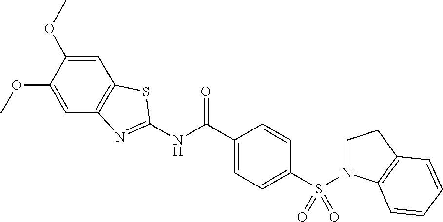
C1=C(OC)C(OC)=CC2=C1N=C(NC(=O)C1=CC=C(S(=O)(=O)N3CCC4=C3C=CC=C4)C=C1)S2
